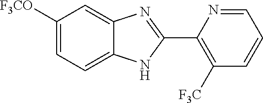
C1([F3CO])=CC=C2C(=C1)N=C(C1=C([F3C])C=CC=N1)N2
